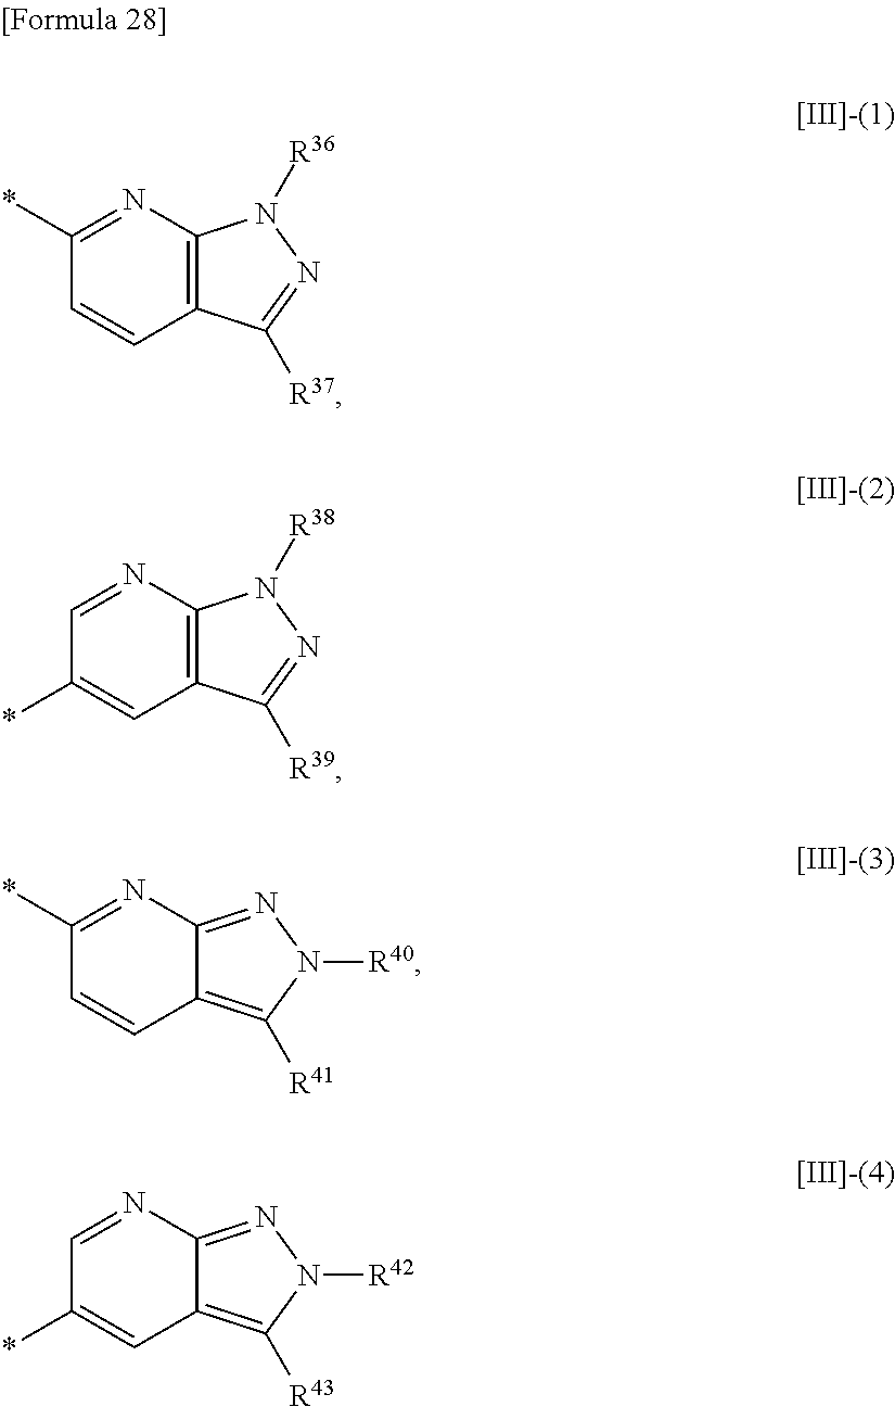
C1(*)=NC2=C(C=C1)C([R37])=NN2[R36].C1=NC2=C(C=C1*)C([R39])=NN2[R38].C1(*)=NC2=NN([R40])C([R41])=C2C=C1.C1=NC2=NN([R42])C([R43])=C2C=C1*
